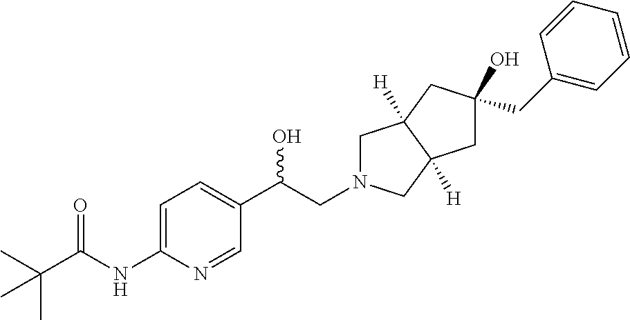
C1N(CC(C2=CC=C(NC(C(C)(C)C)=O)N=C2)O)CC2([H])C1([H])CC(CC1=CC=CC=C1)(O)C2
